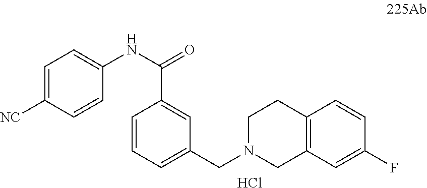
C1=C([NC])C=CC(NC(=O)C2=CC(CN3CC4=C(C=CC(F)=C4)CC3)=CC=C2)=C1.Cl
